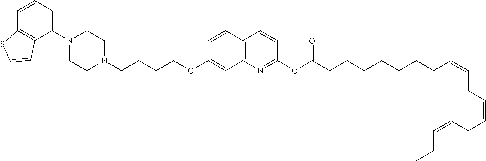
C1(N2CCN(CCCCOC3=CC4=C(C=C3)C=CC(OC(CCCCCCCC=CCC=CCC=CCC)=O)=N4)CC2)=CC=CC2=C1C=CS2
